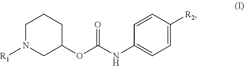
O=C(NC1=CC=C([R2])C=C1)OC1CCCN([R1])C1
